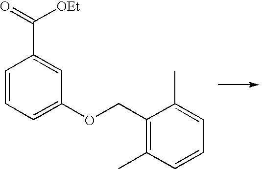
C1=CC=C(OCC2=C(C)C=CC=C2C)C=C1C(=O)[OEt]
